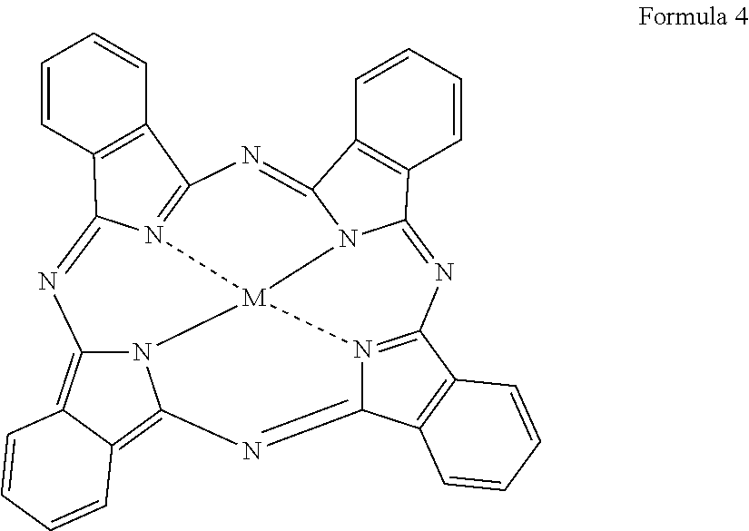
C12=NC3=C4C(=C5N3[M]36N1=C(N=C1N3C(=NC3=N6C(=N5)C5=C3C=CC=C5)C3=C1C=CC=C3)C1=C2C=CC=C1)C=CC=C4
